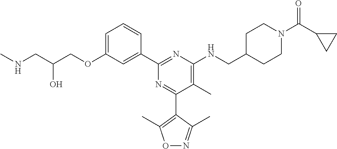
C1=C(OCC(CNC)O)C=C(C2=NC(NCC3CCN(C(C4CC4)=O)CC3)=C(C)C(C3=C(C)ON=C3C)=N2)C=C1
